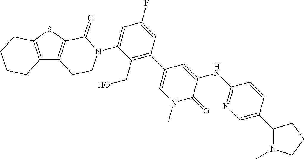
C12=C(C3=C(S1)C(=O)N(C1=CC(F)=CC(C4=CN(C)C(=O)C(NC5=NC=C(C6N(C)CCC6)C=C5)=C4)=C1CO)CC3)CCCC2
